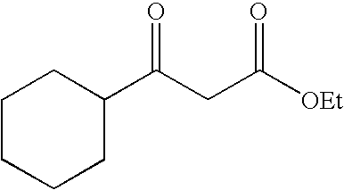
C1(C(CC([OEt])=O)=O)CCCCC1
